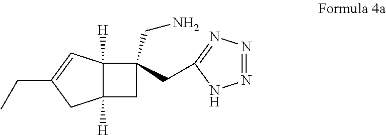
C12([H])C([H])(C=C(CC)C1)C(CN)(CC1=NN=NN1)C2
